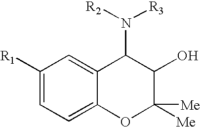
C1([R1])=CC=C2C(=C1)C(N([R2])[R3])C(O)C([Me])([Me])O2
